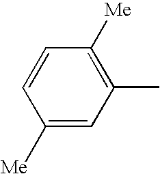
C1([Me])=CC(C)=C([Me])C=C1
